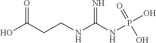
C(NC(NP(O)(O)=O)=N)CC(O)=O
